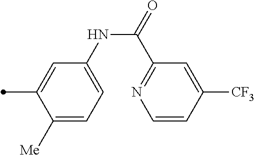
C1([Me])=CC=C(NC(C2=NC=CC([CF3])=C2)=O)C=C1C
